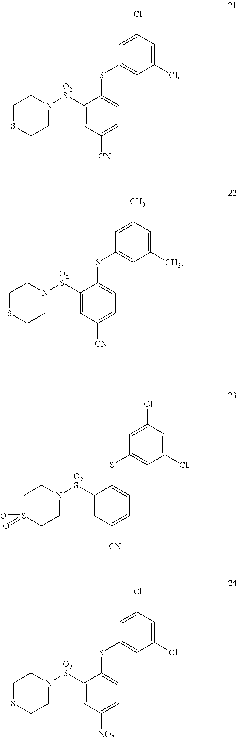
C1(Cl)=CC(Cl)=CC(SC2=CC=C([CN])C=C2[O2S]N2CCSCC2)=C1.C1(C)=CC(C)=CC(SC2=CC=C([CN])C=C2[O2S]N2CCSCC2)=C1.C1(Cl)=CC(Cl)=CC(SC2=CC=C([CN])C=C2[O2S]N2CCS(=O)(=O)CC2)=C1.C1(Cl)=CC(Cl)=CC(SC2=CC=C([NO2])C=C2[O2S]N2CCSCC2)=C1
